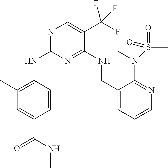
C1(C)=C(NC2=NC=C(C(F)(F)F)C(NCC3=CC=CN=C3N(C)S(=O)(C)=O)=N2)C=CC(C(NC)=O)=C1
